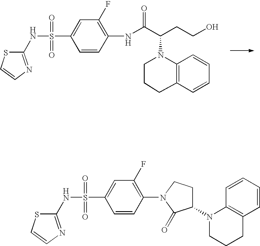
S(=O)(=O)(C1=CC(F)=C(NC(C(CCO)N2CCCC3=C2C=CC=C3)=O)C=C1)NC1=NC=CS1.S(=O)(=O)(C1=CC(F)=C(N2C(=O)C(N3CCCC4=C3C=CC=C4)CC2)C=C1)NC1=NC=CS1
